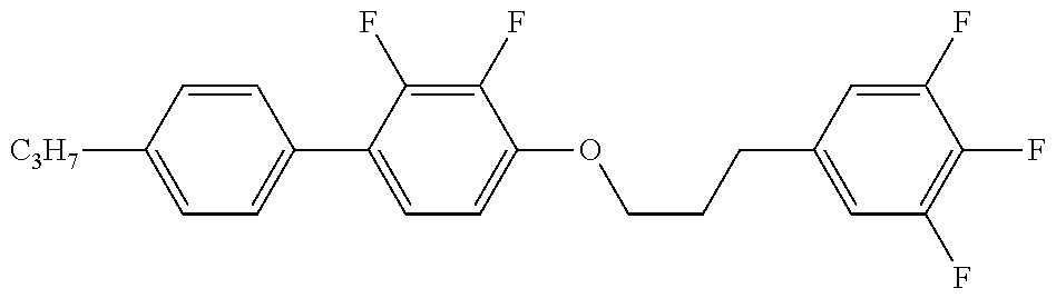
C1=C([C3H7])C=CC(C2=CC=C(OCCCC3=CC(F)=C(F)C(F)=C3)C(F)=C2F)=C1
